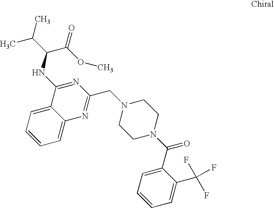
C1=CC=C2C(=C1)C(NC(C(=O)OC)C(C)C)=NC(CN1CCN(C(=O)C3=CC=CC=C3C(F)(F)F)CC1)=N2
